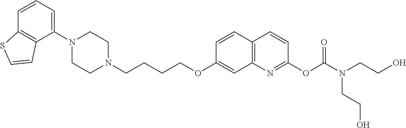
C1(N2CCN(CCCCOC3=CC4=C(C=C3)C=CC(OC(N(CCO)CCO)=O)=N4)CC2)=CC=CC2=C1C=CS2
